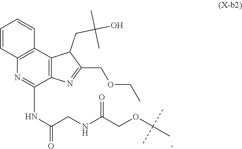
C12=C(C3=C(C(NC(CNC(COC(C)(C)C)=O)=O)=N1)N=C(COCC)C3CC(O)(C)C)C=CC=C2
